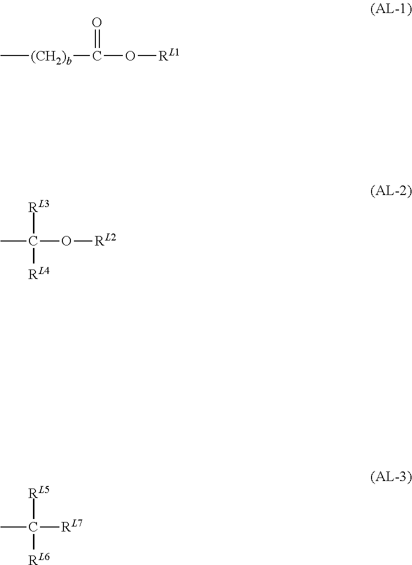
C[(CH2)b]C(O[RL1])=O.C(O[RL2])([RL3])(C)[RL4].C([RL7])([RL5])(C)[RL6]
